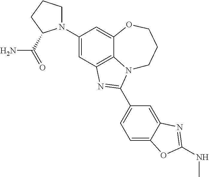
C1(N2CCCC2C(=O)N)=CC2=C3C(=C1)OCCCN3C(C1=CC=C3C(=C1)N=C(NC)O3)=N2
